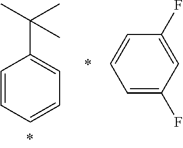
C1=CC=CC=C1C(C)(C)C.C1=C(F)C=C(F)C=C1
